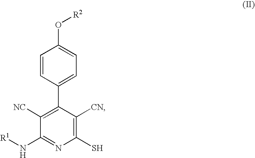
C1=CC(C2=C([NC])C(N[R1])=NC(S)=C2[CN])=CC=C1O[R2]
